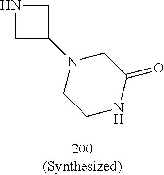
C1NCC1N1CCNC(=O)C1
